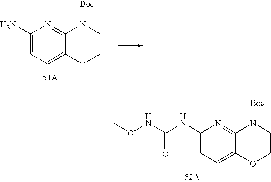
C1(N)=CC=C2C(=N1)N([Boc])CCO2.[51A].C1=C(NC(NOC)=O)N=C2C(=C1)OCCN2[Boc]
